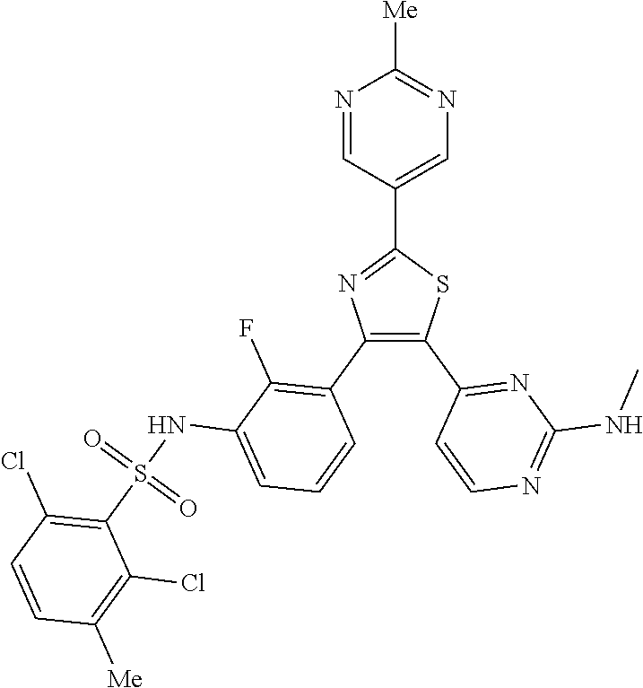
C1(C2=CN=C([Me])N=C2)=NC(C2=C(F)C(NS(C3=C(Cl)C=CC([Me])=C3Cl)(=O)=O)=CC=C2)=C(C2=NC(NC)=NC=C2)S1
